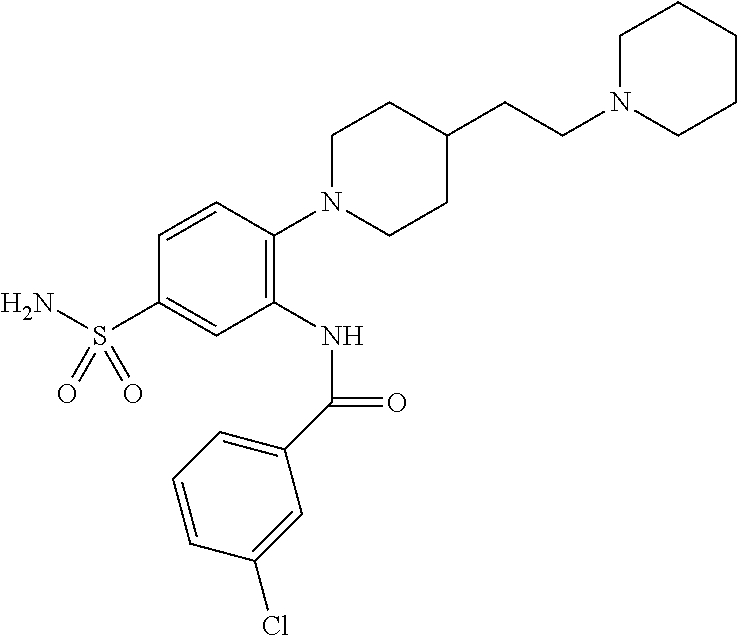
C1=CC(N2CCC(CCN3CCCCC3)CC2)=C(NC(C2=CC=CC(Cl)=C2)=O)C=C1S(N)(=O)=O
